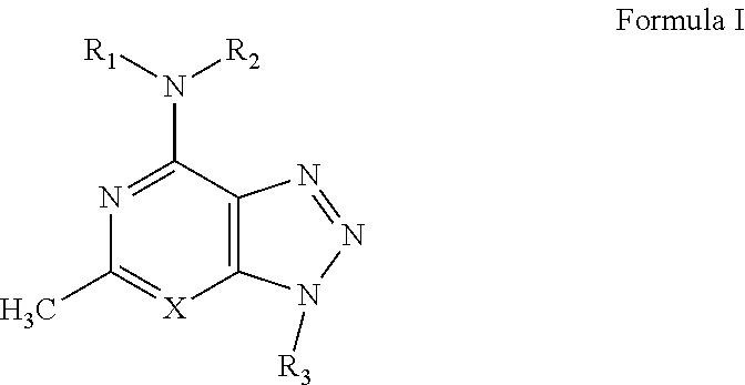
C12=C(C(N([R1])[R2])=NC(C)=[X]1)N=NN2[R3]
